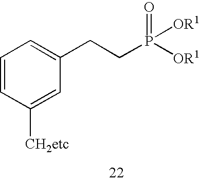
C1=CC([CH2etc])=CC(CCP(=O)([OR1])[OR1])=C1
